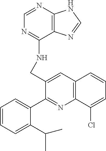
C1=NC2=C(C(NCC3=CC4=C(N=C3C3=CC=CC=C3C(C)C)C(Cl)=CC=C4)=N1)N=CN2
